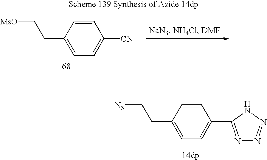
C1(CC[MsO])=CC=C([CN])C=C1.C1(CC[N3])=CC=C(C2=NN=NN2)C=C1
